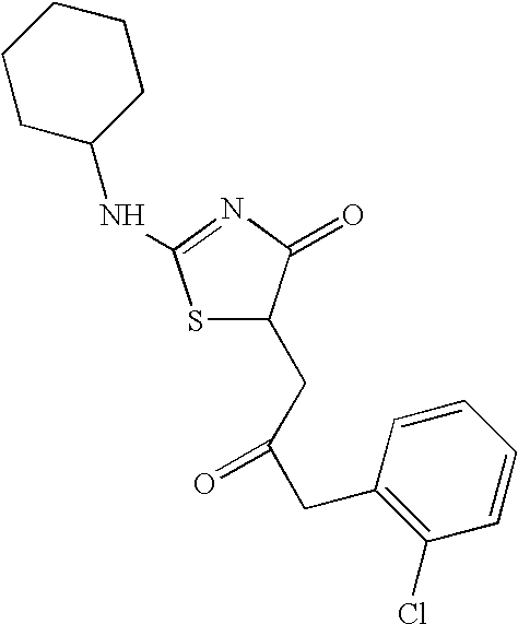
S1C(CC(CC2=C(Cl)C=CC=C2)=O)C(=O)N=C1NC1CCCCC1
